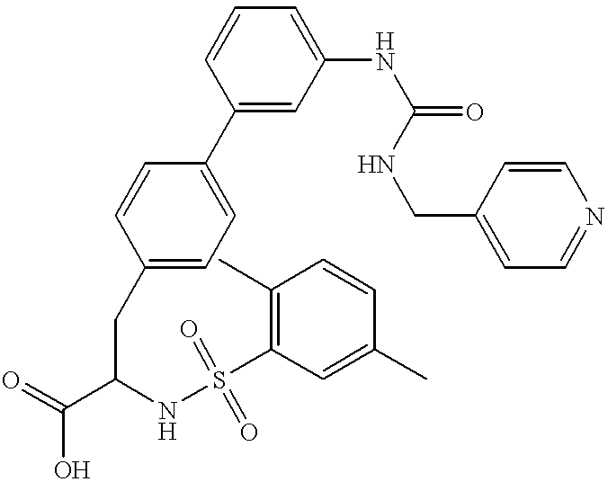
C1(C2=CC=C(CC(C(=O)O)NS(=O)(C3=C(C)C=CC(C)=C3)=O)C=C2)=CC(NC(=O)NCC2=CC=NC=C2)=CC=C1
